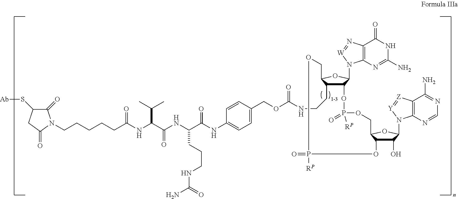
C12C(CCNC(OCC3=CC=C(NC(C(NC(C(NC(CCCCCN4C(=O)C(S[Ab])CC4=O)=O)C(C)C)=O)CCCNC(N)=O)=O)C=C3)=O)C(OC1N1C3=C(N=[W]1)C(=O)NC(N)=N3)COP([RP])(=O)OC1C(O)C(N3C4=C([Z]=[Y]3)C(N)=NC=N4)OC1COP([RP])(=O)O2
